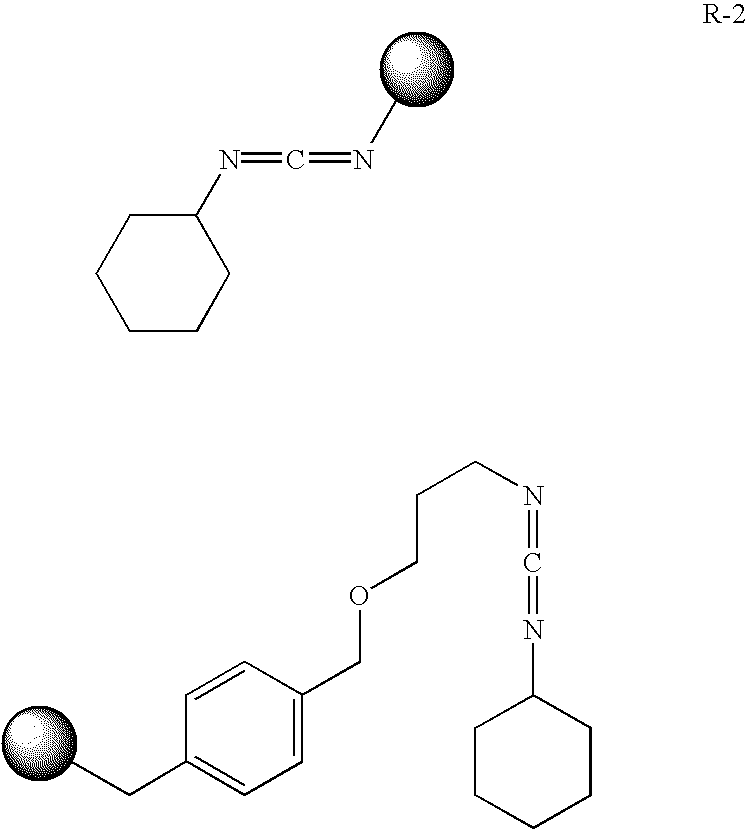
C1CCCC(N=C=NC)C1.CCC1=CC=C(COCCCN=C=NC2CCCCC2)C=C1
